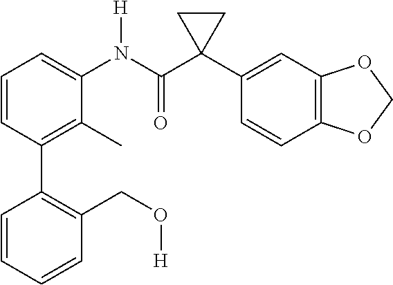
C1=CC=C(N(C(C2(C3=CC4=C(C=C3)OCO4)CC2)=O)[H])C(C)=C1C1=C(CO[H])C=CC=C1
